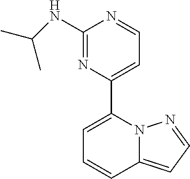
N12C(=CC=N1)C=CC=C2C1=CC=NC(NC(C)C)=N1
